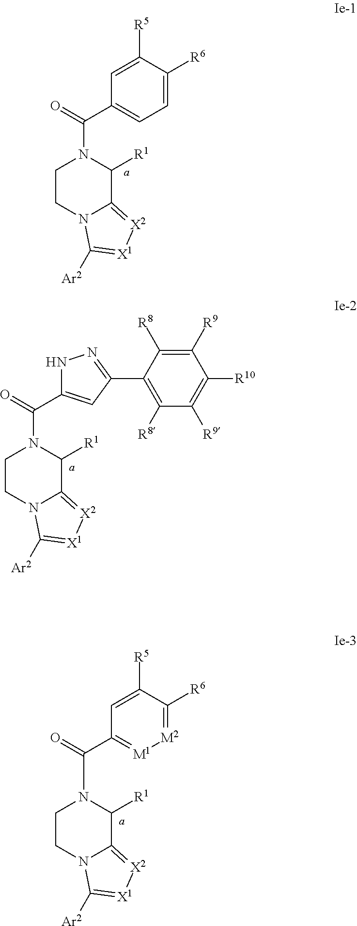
C1CN2C(=[X2][X1]=C2[Ar2])C([R1])N1C(C1=CC=C([R6])C([R5])=C1)=O.C1CN2C(=[X2][X1]=C2[Ar2])C([R1])N1C(C1=CC(C2=C([R8])C([R9])=C([R10])C([R9])=C2[R8])=NN1)=O.C1CN2C(=[X2][X1]=C2[Ar2])C([R1])N1C(C1=[M1][M2]=C([R6])C([R5])=C1)=O
